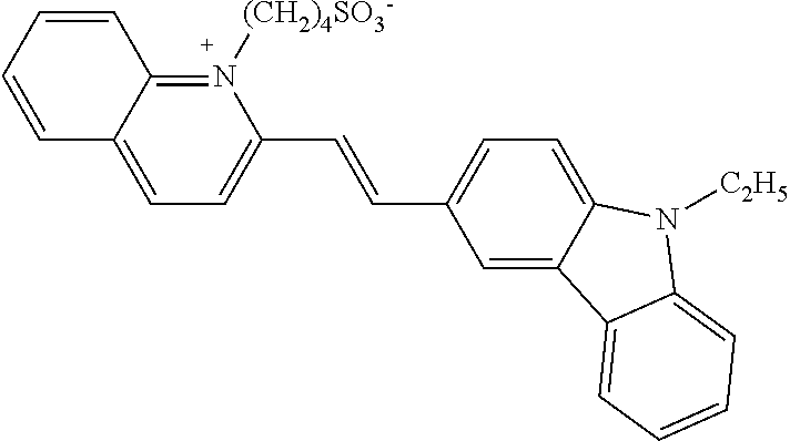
C12=CC=C(C=CC3=CC=C4C(=C3)C3=CC=CC=C3N4[C2H5])N([(CH2)4SO3-])=C1C=CC=C2
